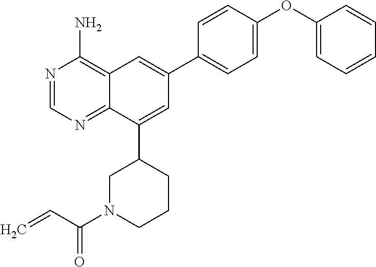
C=CC(N1CCCC(C2=CC(C3=CC=C(OC4=CC=CC=C4)C=C3)=CC3=C(N)N=CN=C23)C1)=O
